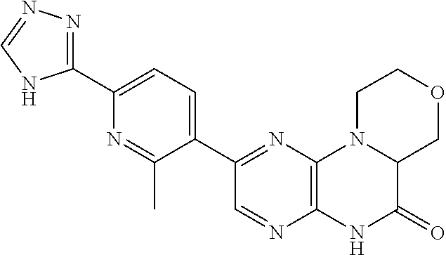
C1(C2=CC=C(C3=NC4=C(N=C3)NC(=O)C3N4CCOC3)C(C)=N2)=NN=CN1
